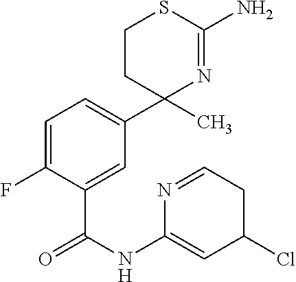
C1=C(F)C(C(NC2=CC(Cl)CC=N2)=O)=CC(C2(C)N=C(N)SCC2)=C1
